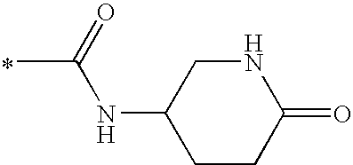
*.CC(=O)NC1CCC(=O)NC1
